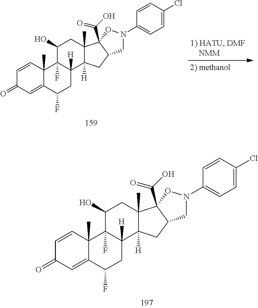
C1=CC2(C)C(=CC1=O)C(F)CC1([H])C2(F)C(O)CC2(C)C1([H])CC1C2(C(O)=O)ON(C2=CC=C(Cl)C=C2)C1.C1=CC2(C)C(=CC1=O)C(F)CC1([H])C2(F)C(O)CC2(C)C1([H])CC1C2(C(O)=O)ON(C2=CC=C(Cl)C=C2)C1
